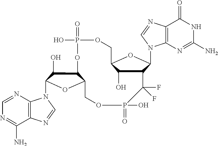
C12=C(N=CN=C1N)N(C1C(O)C3C(O1)COP(=O)(O)C(F)(F)C1C(O)C(COP(=O)(O)O3)OC1N1C3=C(N=C1)C(=O)NC(N)=N3)C=N2
